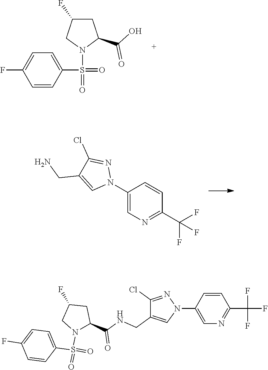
C1=CC(S(=O)(N2C(C(O)=O)CC(F)C2)=O)=CC=C1F.C1(N2N=C(Cl)C(CN)=C2)=CN=C(C(F)(F)F)C=C1.C1(Cl)=NN(C2=CN=C(C(F)(F)F)C=C2)C=C1CNC(C1CC(F)CN1S(=O)(C1=CC=C(F)C=C1)=O)=O
